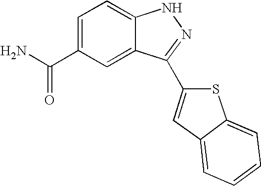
C1=C(C(N)=O)C=C2C(=C1)NN=C2C1=CC2=CC=CC=C2S1
